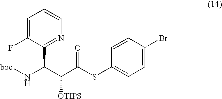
N(C(C(C(SC1=CC=C(Br)C=C1)=O)[OTIPS])C1=NC=CC=C1F)[boc]
